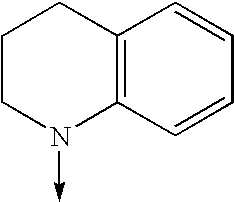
C12=C(C=CC=C1)N(->C)CCC2
